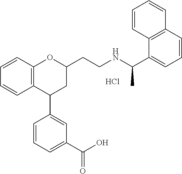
Cl.C12=C(C=CC=C1)OC(CCNC(C1=CC=CC3=C1C=CC=C3)C)CC2C1=CC(C(O)=O)=CC=C1
